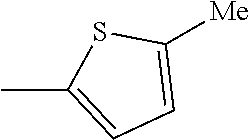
CC1=CC=C([Me])S1
